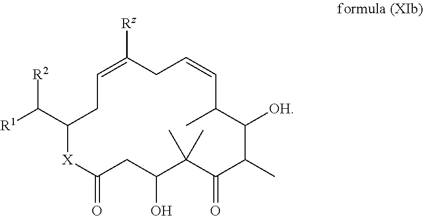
[R2]C(C1CC=C([Rz])CC=CC(C)C([OH])C(C)C(=O)C(C)(C)C(O)CC(=O)[X]1)[R1]
